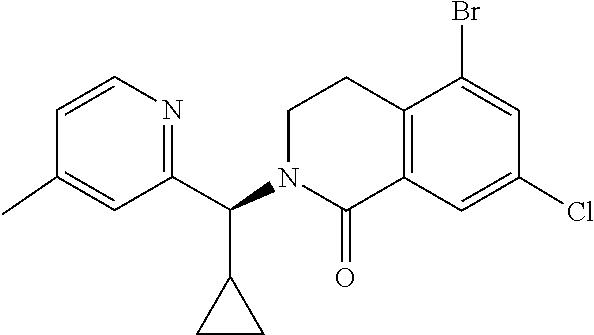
C1(Br)=CC(Cl)=CC2=C1CCN(C(C1=NC=CC(C)=C1)C1CC1)C2=O
